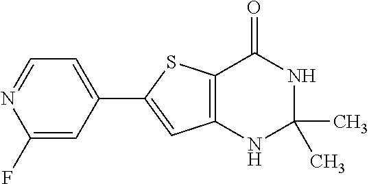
C1=C(C2=CC3=C(S2)C(=O)NC(C)(C)N3)C=C(F)N=C1
